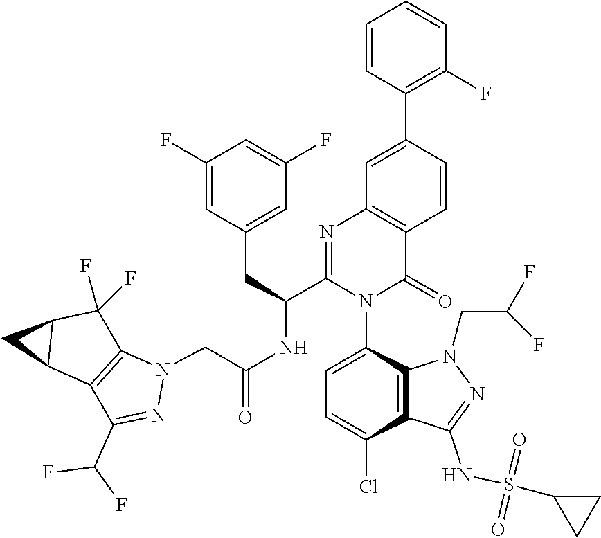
C1(F)=CC(CC(NC(=O)CN2C3=C(C(C(F)F)=N2)C2C(C3(F)F)C2)C2=NC3=C(C(=O)N2C2=CC=C(Cl)C4=C2N(CC(F)F)N=C4NS(C2CC2)(=O)=O)C=CC(C2=C(F)C=CC=C2)=C3)=CC(F)=C1
